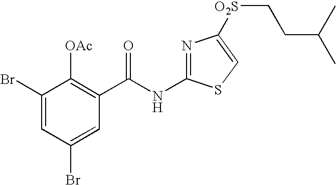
C1(Br)=CC(Br)=CC(C(NC2=NC([O2S]CCC(C)C)=CS2)=O)=C1[OAc]
